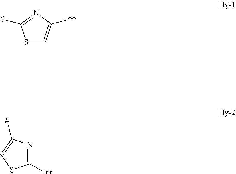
S1C=C([**])N=C1[#].C1([**])=NC([#])=CS1
